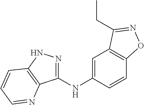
C1(NC2=CC3=C(C=C2)ON=C3CC)=NNC2=C1N=CC=C2
